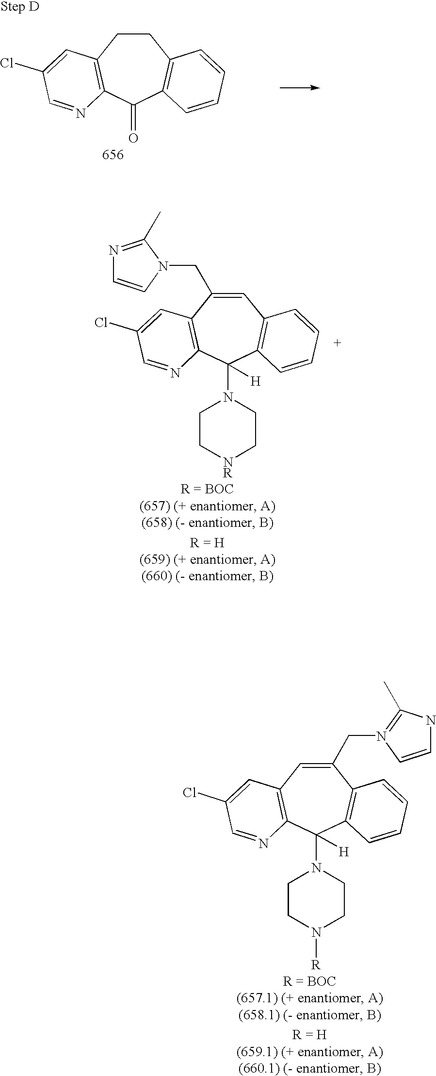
C1=C(CN2C=CN=C2C)C2=C(C(N3CC[NR]CC3)([H])C3=C1C=CC=C3)N=CC(Cl)=C2.C1(CN2=C(C)NC=C2)=CC2=C(C(N3CCN([R])CC3)([H])C3=C1C=CC=C3)N=CC(Cl)=C2.C1CC2=C(C(=O)C3=C1C=CC=C3)N=CC(Cl)=C2
